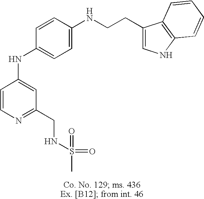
C1=CN=C(CNS(C)(=O)=O)C=C1NC1=CC=C(NCCC2=CNC3=C2C=CC=C3)C=C1
